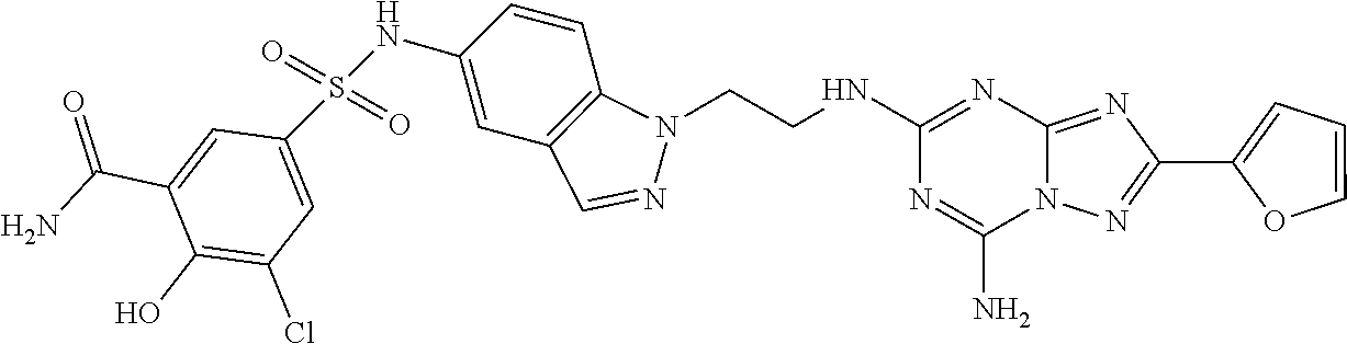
C1(C(N)=O)=CC(S(NC2=CC3=C(C=C2)N(CCNC2=NC4=NC(C5=CC=CO5)=NN4C(N)=N2)N=C3)(=O)=O)=CC(Cl)=C1O
